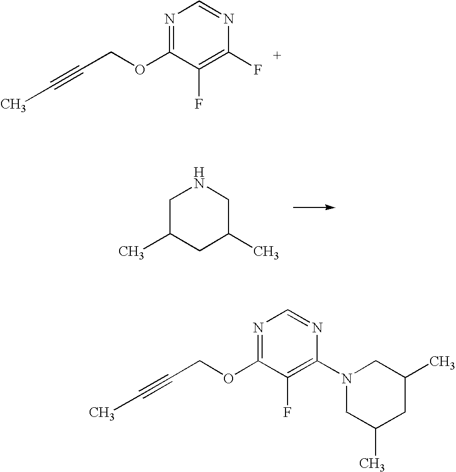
N1=C(OCC#CC)C(F)=C(F)N=C1.N1CC(C)CC(C)C1.N1=C(OCC#CC)C(F)=C(N2CC(C)CC(C)C2)N=C1
